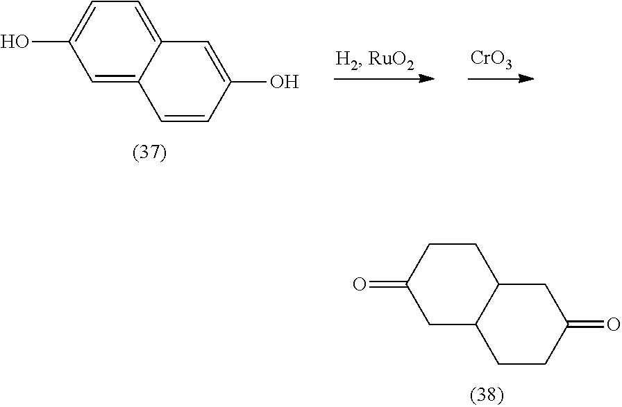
C1=C2C(=CC=C1O)C=C(O)C=C2.[CrO3].C1C2C(CCC1=O)CC(=O)CC2
